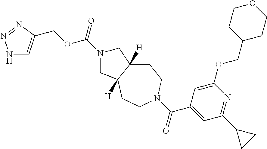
C1C2([H])C([H])(CCN(C(=O)C3=CC(C4CC4)=NC(OCC4CCOCC4)=C3)C1)CN(C(=O)OCC1=CNN=N1)C2
